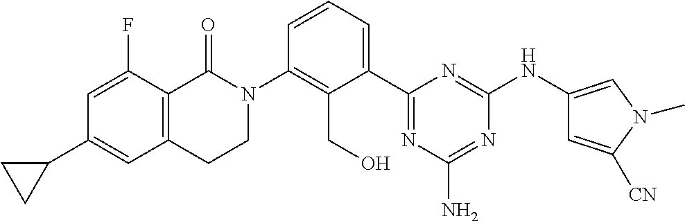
C1(C2=CC3=C(C(F)=C2)C(=O)N(C2=C(CO)C(C4=NC(N)=NC(NC5=CN(C)C([CN])=C5)=N4)=CC=C2)CC3)CC1
